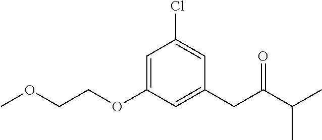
C(COC1=CC(Cl)=CC(CC(C(C)C)=O)=C1)OC
